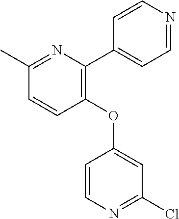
C1=CC(OC2=CC(Cl)=NC=C2)=C(C2=CC=NC=C2)N=C1C
